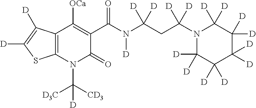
C12=C(N(C([CD3])([D3C])[D])C(=O)C(C(N(C(CC(N3C([D])([D])C([D])([D])C([D])([D])C([D])([D])C3([D])[D])([D])[D])([D])[D])[D])=O)=C1[OCa])SC([D])=C2[D]
